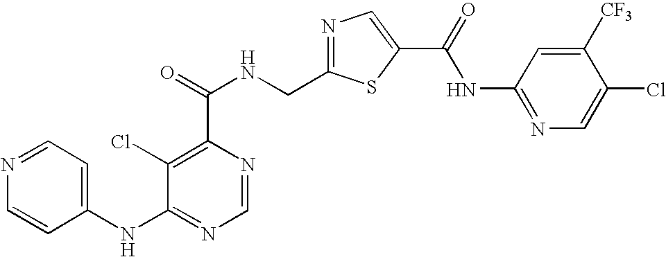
C1=NC(C(=O)NCC2=NC=C(C(NC3=NC=C(Cl)C([CF3])=C3)=O)S2)=C(Cl)C(NC2=CC=NC=C2)=N1
